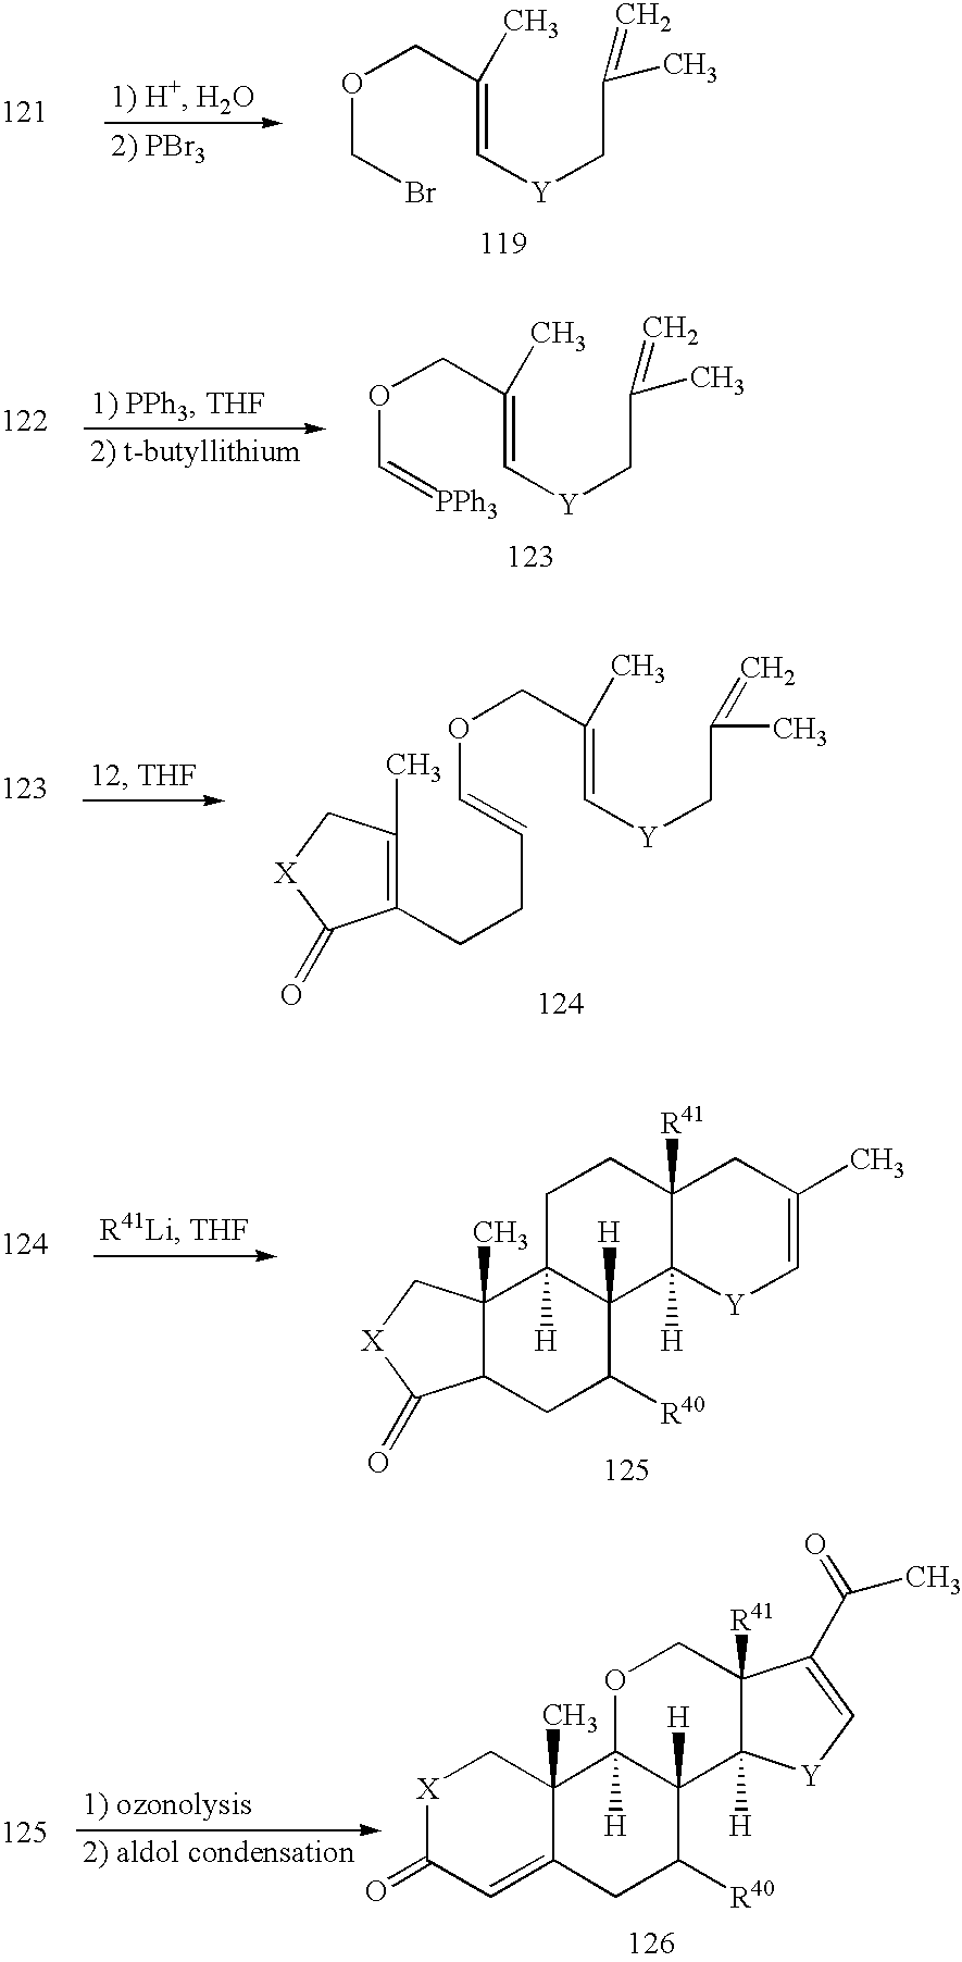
C12([R41])C([H])(C3([H])C([H])(OC1)C1(C)C(=CC(=O)[X]C1)CC3[R40])[Y]C=C2C(C)=O.C(=C[Y]CC(C)=C)(C)COCBr.C(=C[Y]CC(C)=C)(C)COC=[PPh3].C(=C[Y]CC(C)=C)(COC=CCCC1=C(C)C[X]C1=O)C.C12([R41])C([H])([Y]C=C(C)C1)C1([H])C([H])(CC2)C2(C)C(CC1[R40])C(=O)[X]C2
